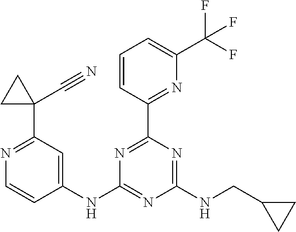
C1=CC(C2=NC(NC3=CC(C4(C#N)CC4)=NC=C3)=NC(NCC3CC3)=N2)=NC(C(F)(F)F)=C1
